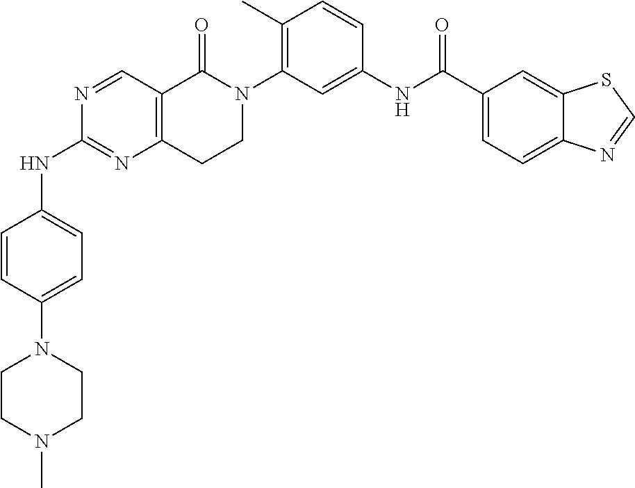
N1(C2=CC=C(NC3=NC4=C(C=N3)C(=O)N(C3=C(C)C=CC(NC(C5=CC=C6C(=C5)SC=N6)=O)=C3)CC4)C=C2)CCN(C)CC1
